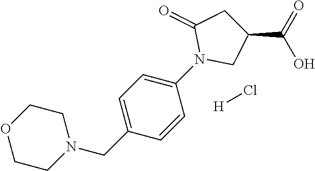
N1(CC2=CC=C(N3CC(C(=O)O)CC3=O)C=C2)CCOCC1.[H]Cl
